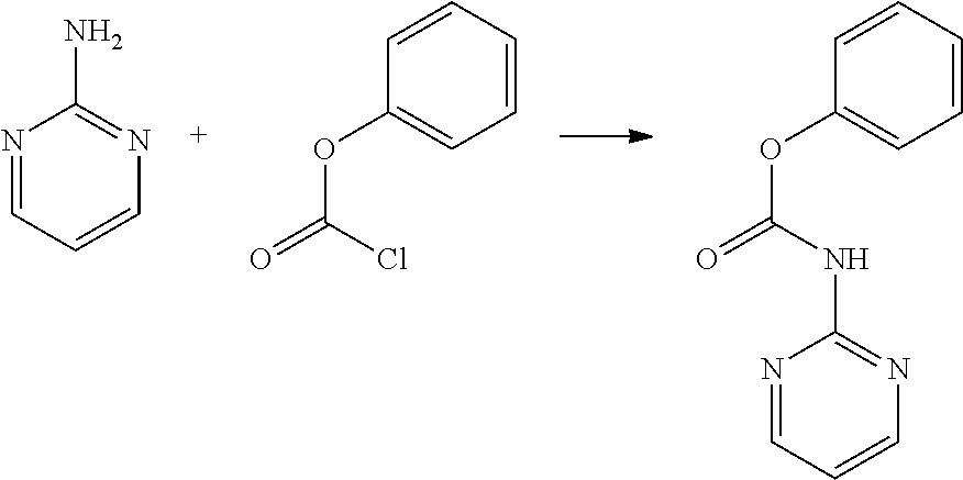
O(C(Cl)=O)C1=CC=CC=C1.O(C(NC1=NC=CC=N1)=O)C1=CC=CC=C1.N1=CC=CN=C1N
